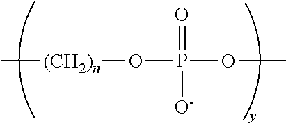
C[(CH2)n]OP(OC)(=O)[O-]
